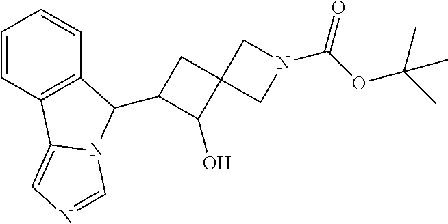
C1=CC2=C(C=C1)C(C1C(O)C3(C1)CN(C(OC(C)(C)C)=O)C3)N1C2=CN=C1
